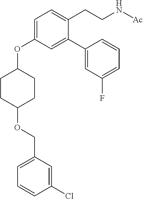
C1=C(OC2CCC(OCC3=CC=CC(Cl)=C3)CC2)C=C(C2=CC(F)=CC=C2)C(CCN[Ac])=C1
